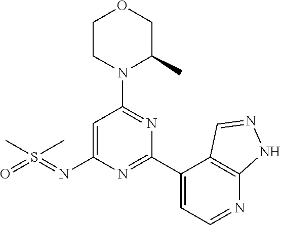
CS(C)(=NC1=CC(N2C(C)COCC2)=NC(C2=CC=NC3=C2C=NN3)=N1)=O
